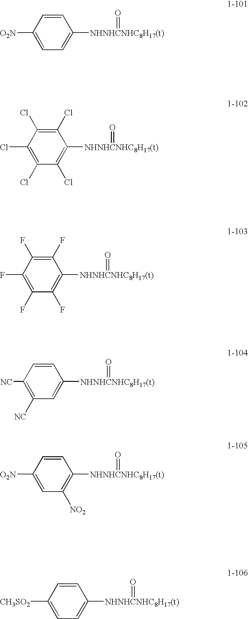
[O2N]C1=CC=C([NHNHCNHC8H17(t)]=O)C=C1.ClC1=C(Cl)C(Cl)=C([NHNHCNHC8H17(t)]=O)C(Cl)=C1Cl.FC1=C(F)C(F)=C([NHNHCNHC8H17(t)]=O)C(F)=C1F.[NC]C1=C([NC])C=C([NHNHCNHC8H17(t)]=O)C=C1.[O2N]C1=CC([NO2])=C([NHNHCNHC8H17(t)]=O)C=C1.[CH3SO2]C1=CC=C([NHNHCNHC8H17(t)]=O)C=C1
